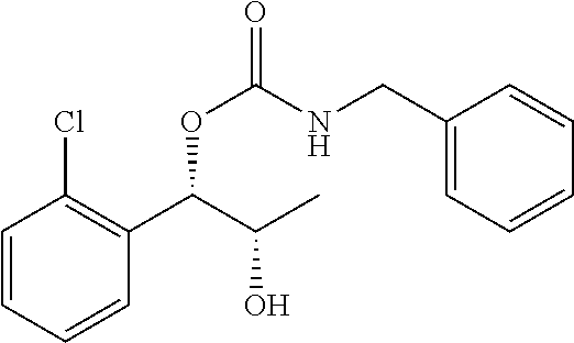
C1=CC=CC(C(C(C)O)OC(=O)NCC2=CC=CC=C2)=C1Cl
